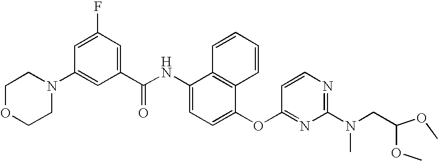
C1OCCN(C2=CC(C(NC3=CC=C(OC4=NC(N(CC(OC)OC)C)=NC=C4)C4=C3C=CC=C4)=O)=CC(F)=C2)C1
